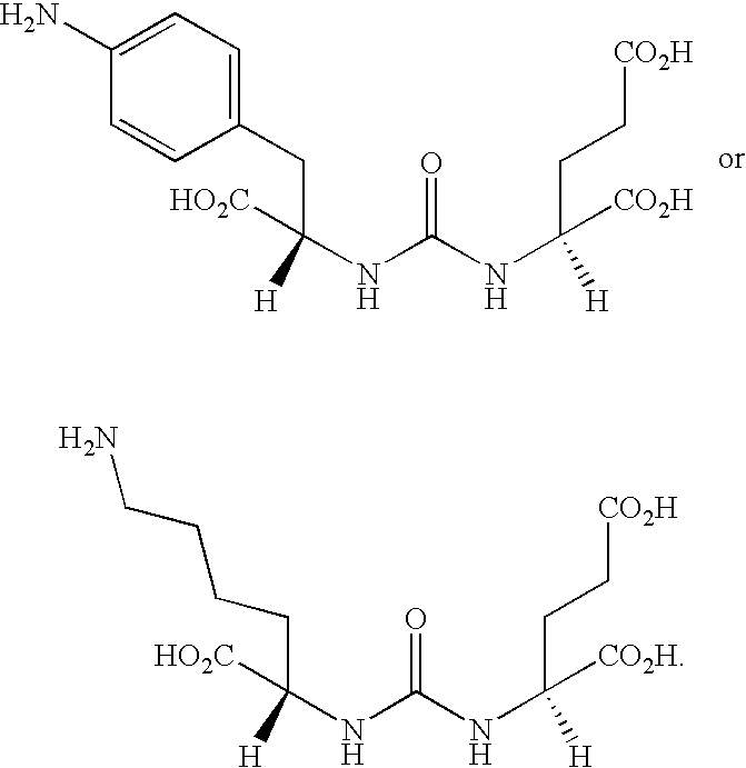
C1(CC([HO2C])(NC(NC(CC[CO2H])([H])[CO2H])=O)[H])=CC=C(N)C=C1.C(C([HO2C])(NC(NC(CC[CO2H])([H])[CO2H])=O)[H])CCCN
